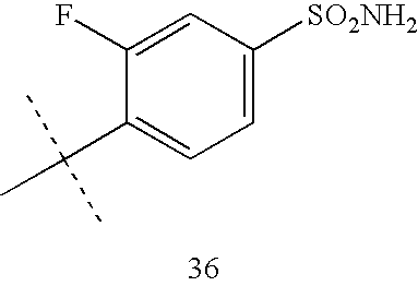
C1=C(F)C(C(C)(C)C)=CC=C1[SO2NH2]
